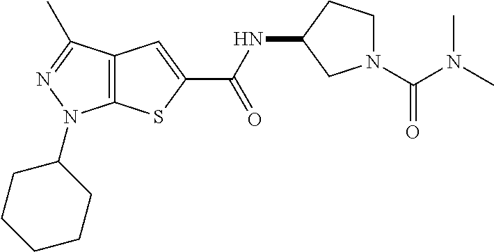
C12=C(C(C)=NN1C1CCCCC1)C=C(C(NC1CCN(C(N(C)C)=O)C1)=O)S2
